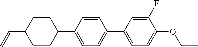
C1CC(C=C)CCC1C1=CC=C(C2=CC=C(OCC)C(F)=C2)C=C1
